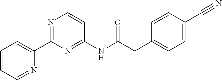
N1=C(C2=CC=CC=N2)N=C(NC(CC2=CC=C(C#N)C=C2)=O)C=C1
